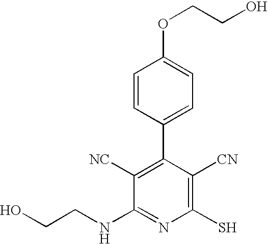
C1([NC])=C(C2=CC=C(OCCO)C=C2)C([CN])=C(S)N=C1NCCO
